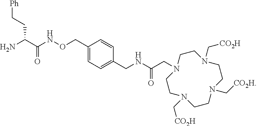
C(CC(C(NOCC1=CC=C(CNC(CN2CCN(C[CO2H])CCN(C[CO2H])CCN(C[CO2H])CC2)=O)C=C1)=O)N)[Ph]
